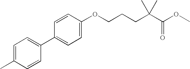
C1=C(C)C=CC(C2=CC=C(OCCCC(C(OC)=O)(C)C)C=C2)=C1
